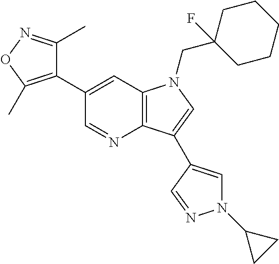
C1(C2=C(C)ON=C2C)=CC2=C(N=C1)C(C1=CN(C3CC3)N=C1)=CN2CC1(F)CCCCC1
